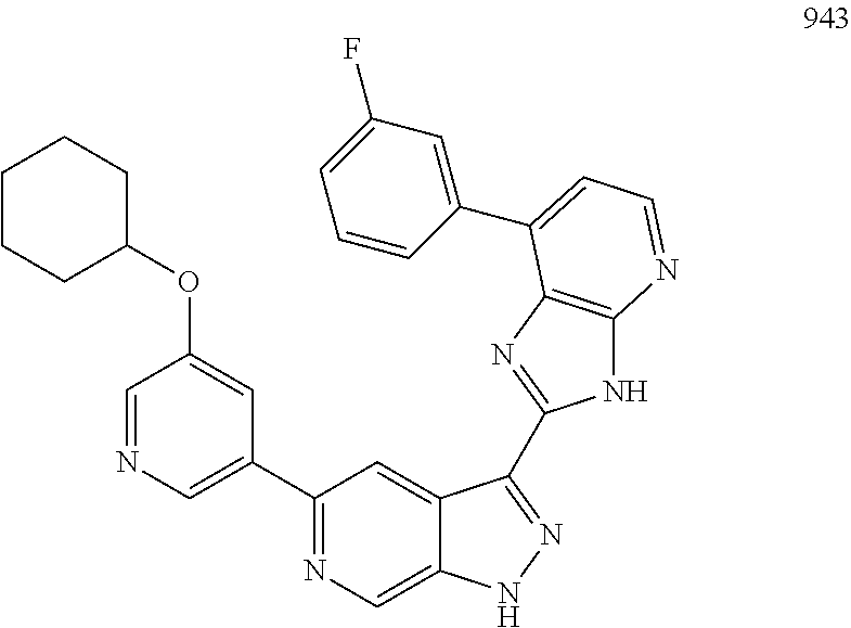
C1(C2=CN=CC(OC3CCCCC3)=C2)=NC=C2C(=C1)C(C1=NC3=C(N1)N=CC=C3C1=CC(F)=CC=C1)=NN2
